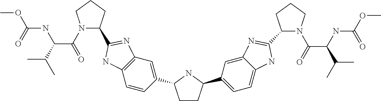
COC(NC(C(=O)N1C(C2=NC3=C(C=CC(C4CCC(C5=CC=C6C(=C5)N=C(C5N(C(C(C(C)C)NC(=O)OC)=O)CCC5)N6)N4)=C3)N2)CCC1)C(C)C)=O
